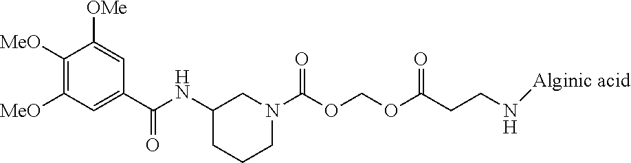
N([Alginic acid])CCC(OCOC(N1CCCC(NC(C2=CC([MeO])=C([MeO])C([OMe])=C2)=O)C1)=O)=O
